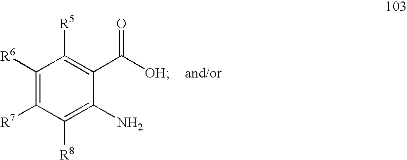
C1([R6])=C([R7])C([R8])=C(N)C(C([OH])=O)=C1[R5]
